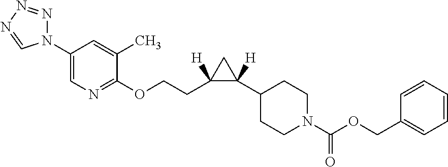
C1(OCCC2([H])C(C3CCN(C(OCC4=CC=CC=C4)=O)CC3)([H])C2)=NC=C(N2N=NN=C2)C=C1C
